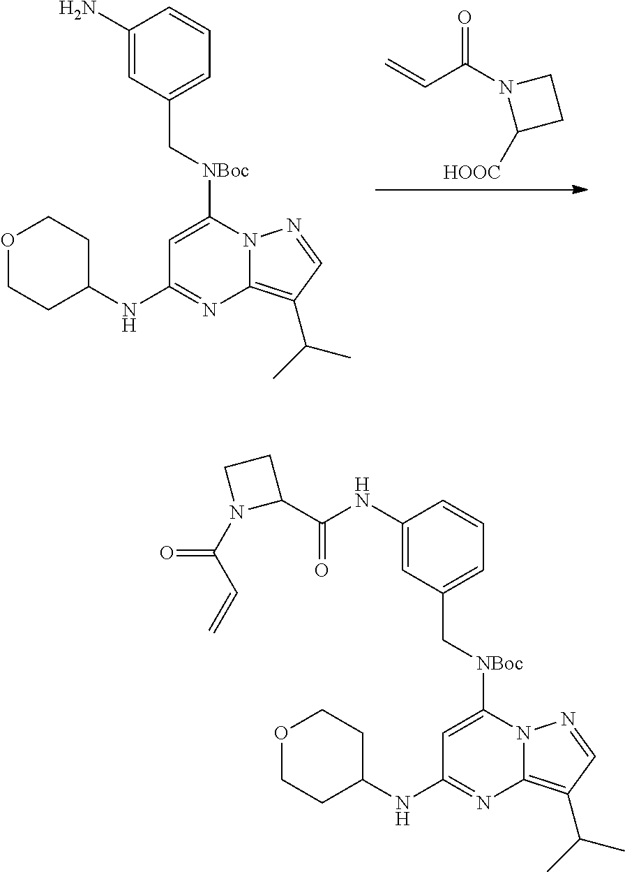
C=CC(N1C([HOOC])CC1)=O.C1=C([NBoc]CC2=CC=CC(N)=C2)N2C(=C(C(C)C)C=N2)N=C1NC1CCOCC1.C1=C([NBoc]CC2=CC=CC(NC(C3CCN3C(C=C)=O)=O)=C2)N2C(=C(C(C)C)C=N2)N=C1NC1CCOCC1
